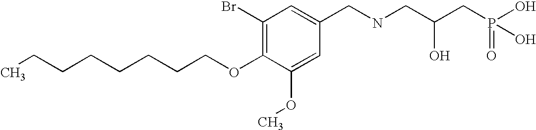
O(C1=C(Br)C=C(CNCC(CP(O)(=O)O)O)C=C1OC)CCCCCCCC
